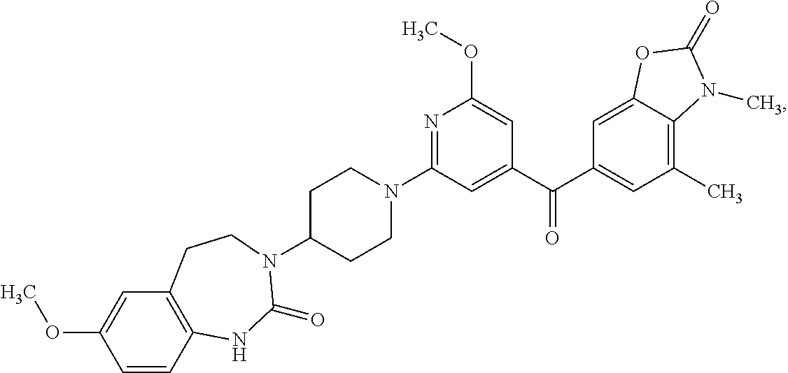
N1=C(N2CCC(N3C(=O)NC4=C(C=C(OC)C=C4)CC3)CC2)C=C(C(C2=CC(C)=C3C(=C2)OC(=O)N3C)=O)C=C1OC
